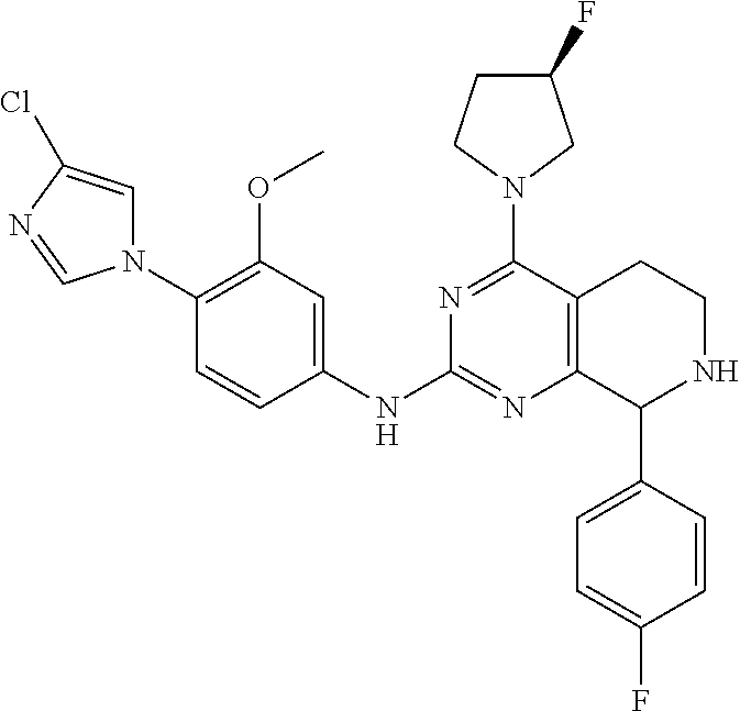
C12=C(C(C3=CC=C(F)C=C3)NCC1)N=C(NC1=CC(OC)=C(N3C=C(Cl)N=C3)C=C1)N=C2N1CC(F)CC1
